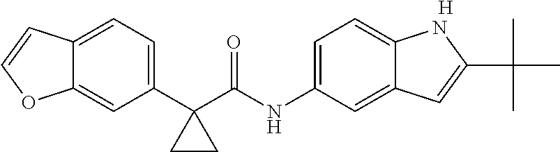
C1(C2(C(NC3=CC=C4C(=C3)C=C(C(C)(C)C)N4)=O)CC2)=CC=C2C(=C1)OC=C2.[H]
